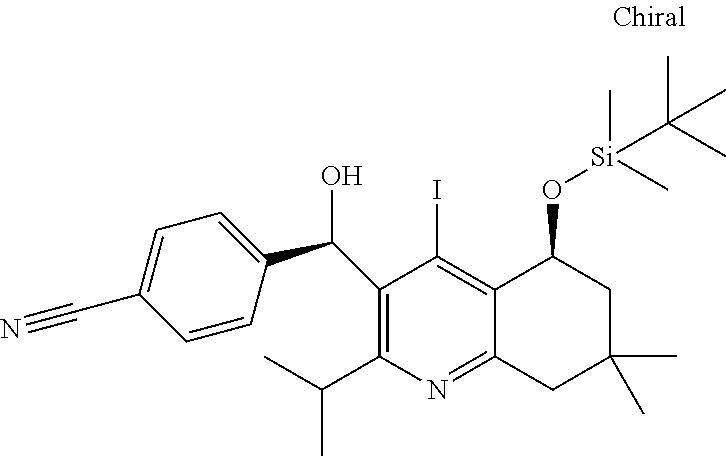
C1(C(C2=CC=C(C#N)C=C2)O)=C(C(C)C)N=C2C(=C1I)C(O[Si](C)(C)C(C)(C)C)CC(C)(C)C2
